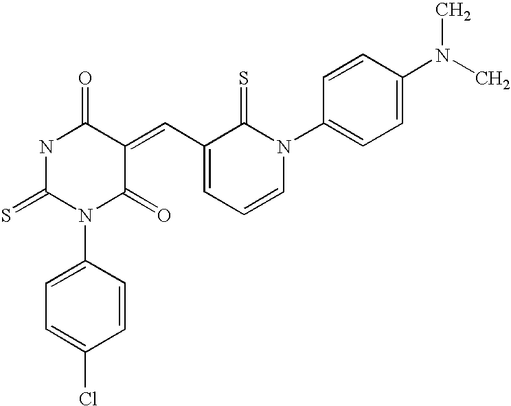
N1C(=S)N(C2=CC=C(Cl)C=C2)C(=O)C(=CC2=CC=CN(C3=CC=C(N(C)C)C=C3)C2=S)C1=O
